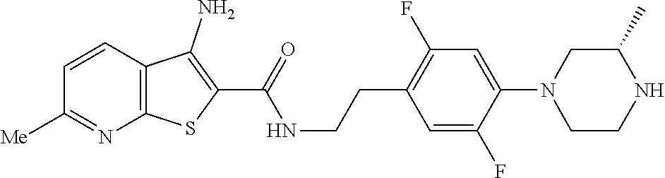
C1=CC2=C(N=C1[Me])SC(C(=O)NCCC1=C(F)C=C(N3CCNC(C)C3)C(F)=C1)=C2N
